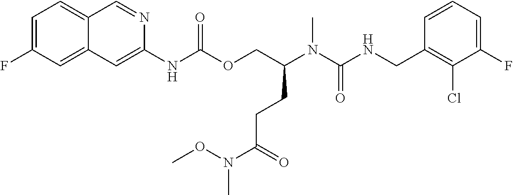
C1=CC(CNC(N(C(COC(NC2=CC3=CC(F)=CC=C3C=N2)=O)CCC(N(OC)C)=O)C)=O)=C(Cl)C(F)=C1
